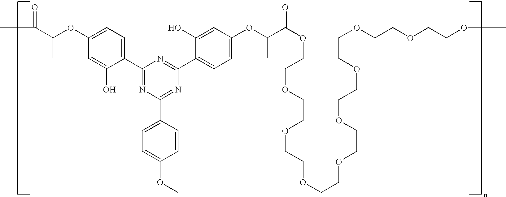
CC(=O)C(OC1=CC=C(C2=NC(C3=CC=C(OC)C=C3)=NC(C3=CC=C(OC(C(OCCOCCOCCOCCOCCOCCOCCOCCOCCOC)=O)C)C=C3O)=N2)C(O)=C1)C
